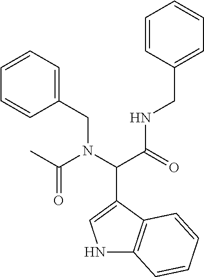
C1=CC=C(CN(C(C(=O)NCC2=CC=CC=C2)C2=CNC3=C2C=CC=C3)C(C)=O)C=C1
